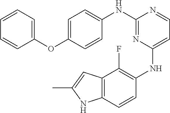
C1=C(OC2=CC=CC=C2)C=CC(NC2=NC(NC3=C(F)C4=C(C=C3)NC(C)=C4)=CC=N2)=C1
